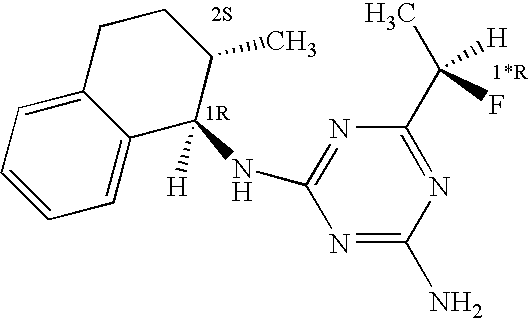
C1([H])(NC2=NC(C(C)(F)[H])=NC(N)=N2)C(C)CCC2=CC=CC=C12
